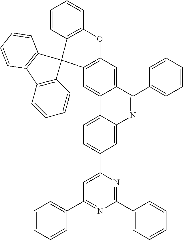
C1=C2C(=CC3=C1OC1=C(C34C3=C(C5=C4C=CC=C5)C=CC=C3)C=CC=C1)C1=CC=C(C3=CC(C4=CC=CC=C4)=NC(C4=CC=CC=C4)=N3)C=C1N=C2C1=CC=CC=C1
